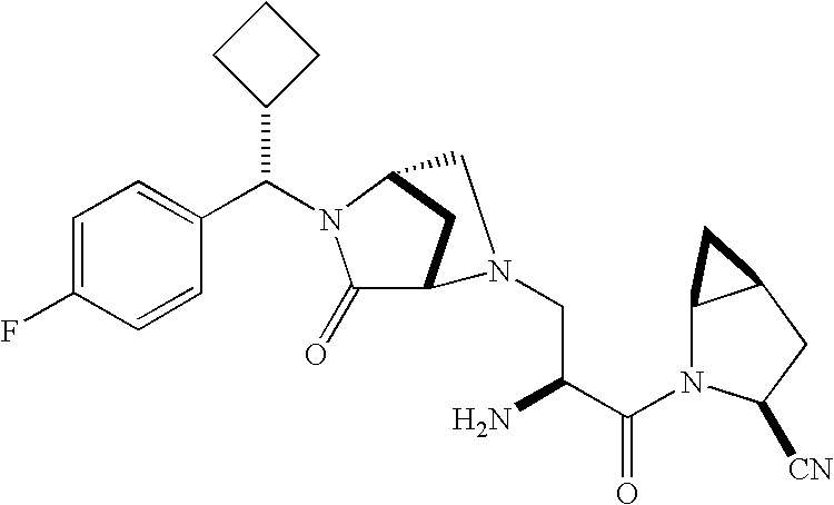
C1=C(F)C=CC(C(N2C(=O)C3CC2CN3CC(C(N2C3C(CC2[CN])C3)=O)N)C2CCC2)=C1
